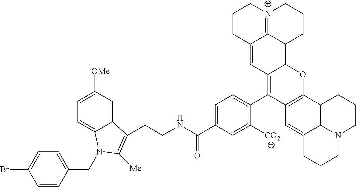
C1(C(NCCC2=C([Me])N(CC3=CC=C(Br)C=C3)C3=CC=C([OMe])C=C32)=O)=CC=C(C2=C3C(=C4C5=[N+](CCCC5=C3)CCC4)OC3=C2C=C2C4=C3CCCN4CCC2)C([CO2])=C1
